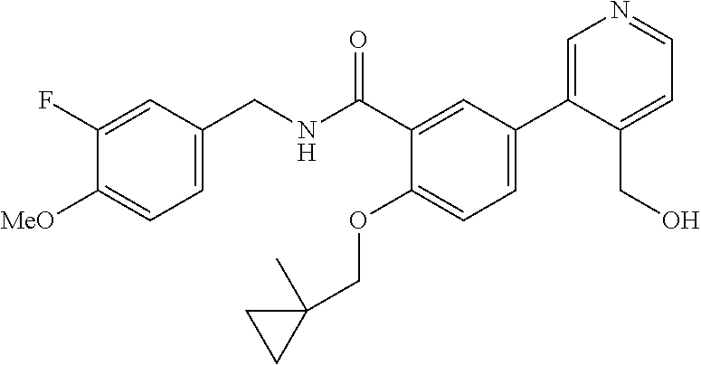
C1=C(CNC(C2=CC(C3=CN=CC=C3CO)=CC=C2OCC2(C)CC2)=O)C=C(F)C([MeO])=C1
